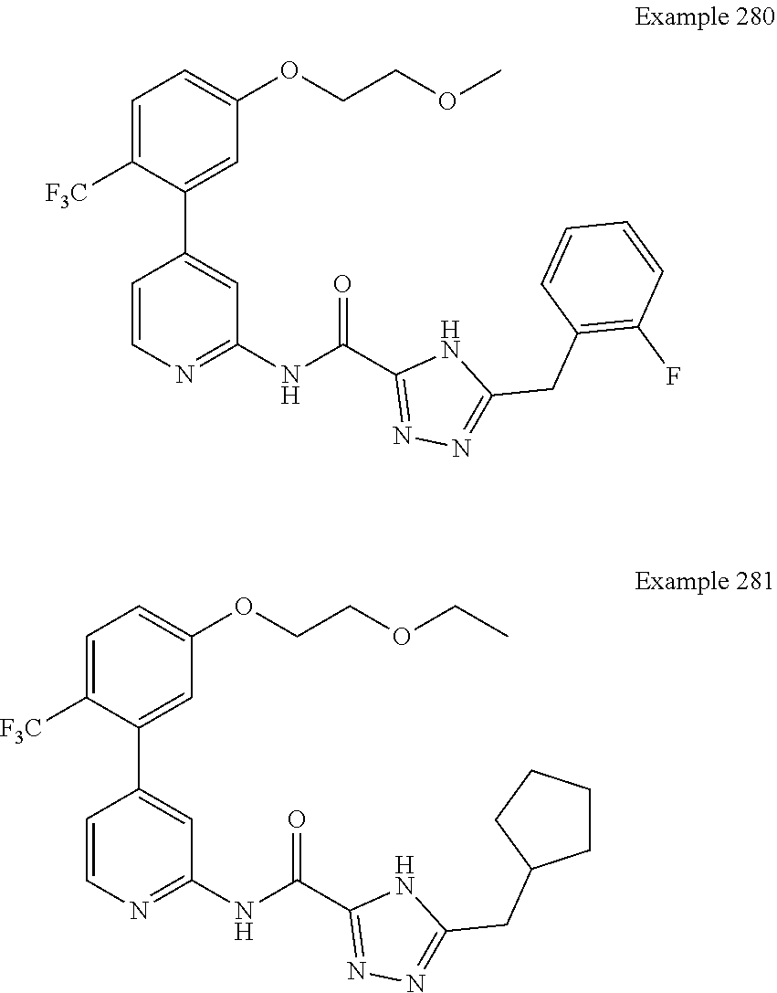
N1C(CC2=C(F)C=CC=C2)=NN=C1C(NC1=NC=CC(C2=CC(OCCOC)=CC=C2[F3C])=C1)=O.N(C1=NC=CC(C2=CC(OCCOCC)=CC=C2[F3C])=C1)C(C1=NN=C(CC2CCCC2)N1)=O
